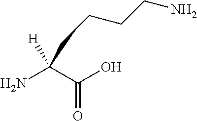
NC(C(=O)O)([H])CCCCN
